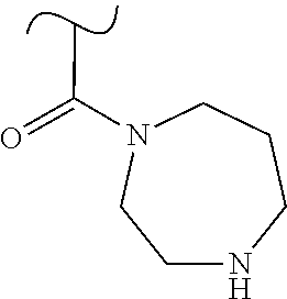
C(C)(=O)N1CCCNCC1
